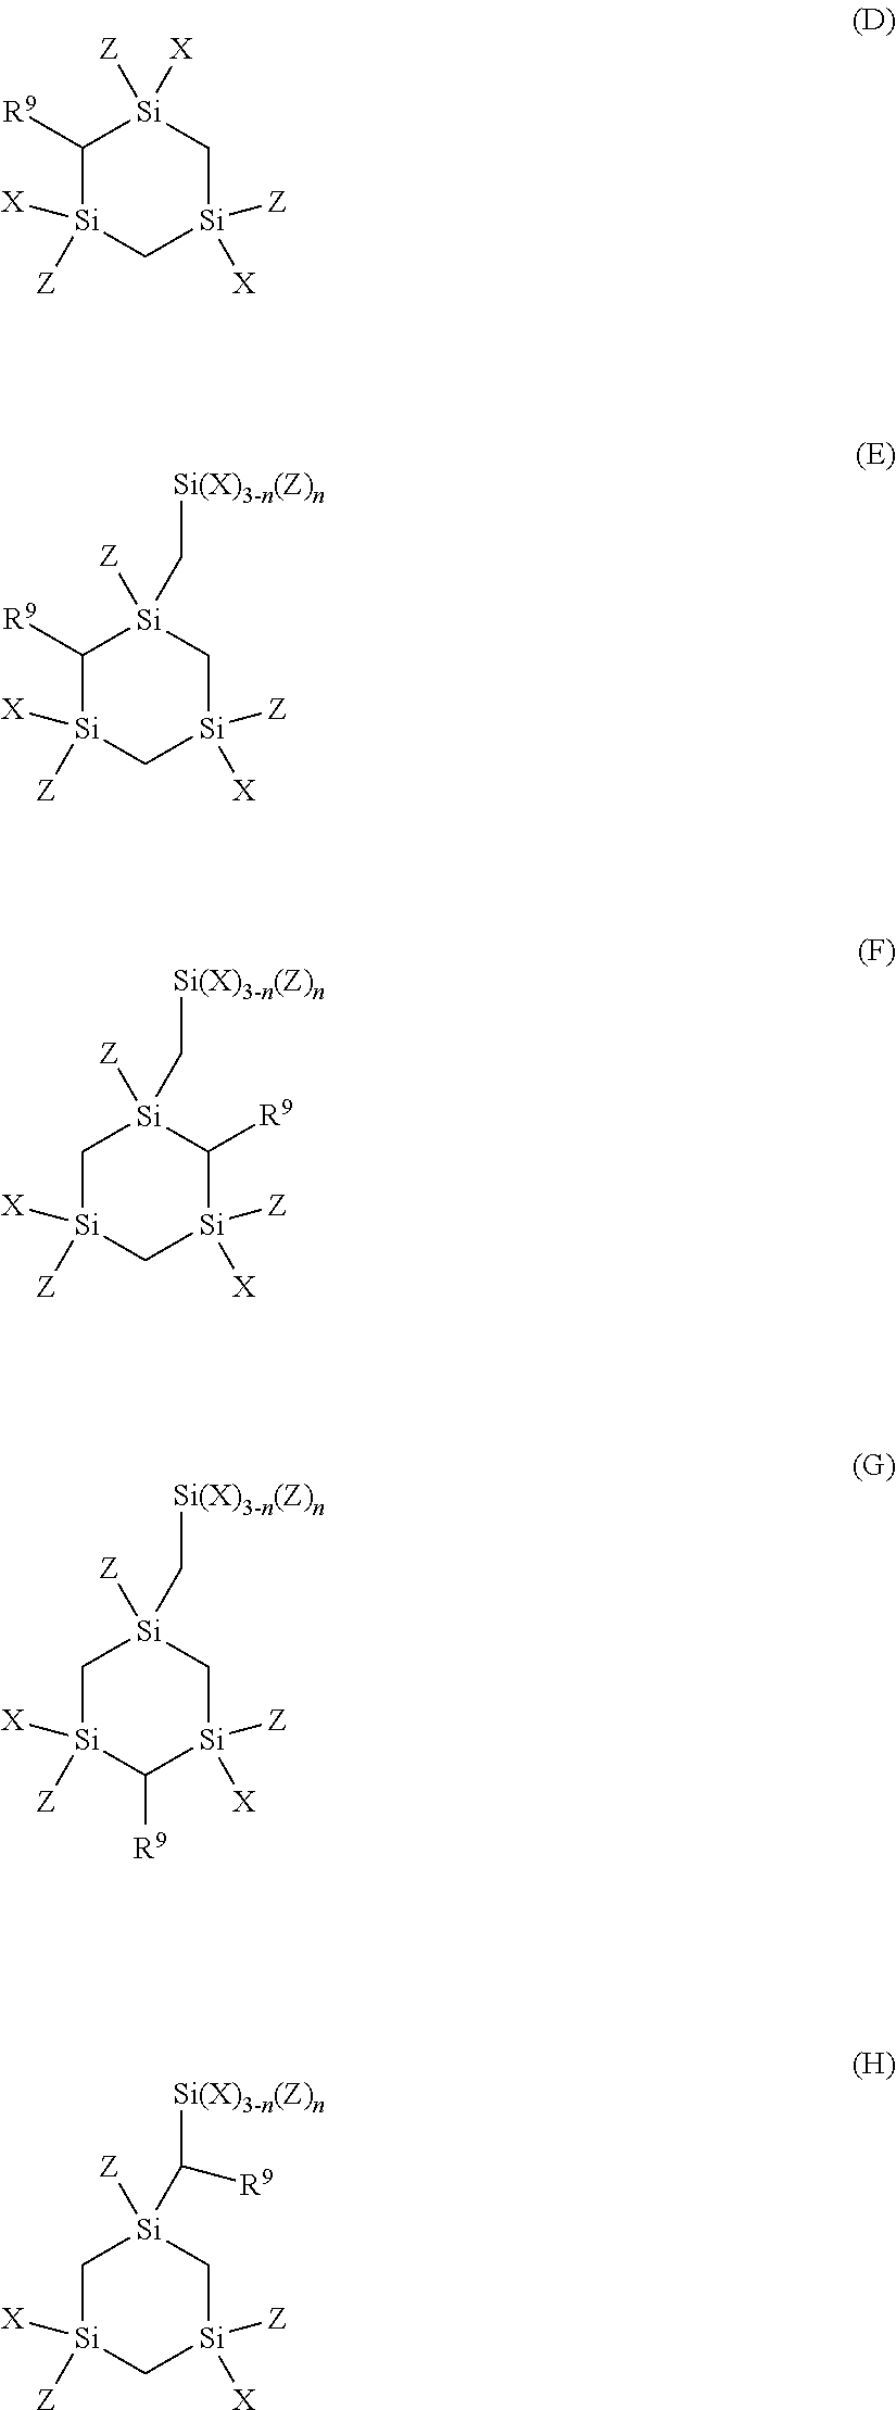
C1([R9])[Si]([Z])([X])C[Si]([Z])([X])C[Si]1([Z])[X].C1([R9])[Si]([Z])([X])C[Si]([Z])([X])C[Si]1([Z])C[Si(X)3-n(Z)n].C1[Si]([Z])([X])C[Si]([Z])([X])C([R9])[Si]1([Z])C[Si(X)3-n(Z)n].C1[Si]([Z])([X])C([R9])[Si]([Z])([X])C[Si]1([Z])C[Si(X)3-n(Z)n].C1[Si]([Z])([X])C[Si]([Z])([X])C[Si]1([Z])C([Si(X)3-n(Z)n])[R9]
